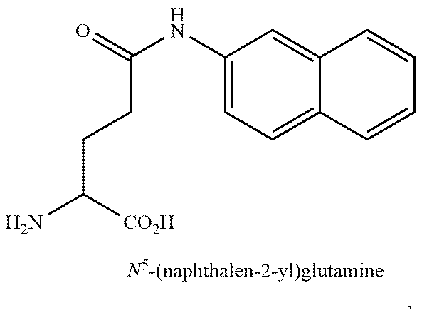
C(C([CO2H])N)CC(NC1=CC=C2C(=C1)C=CC=C2)=O
